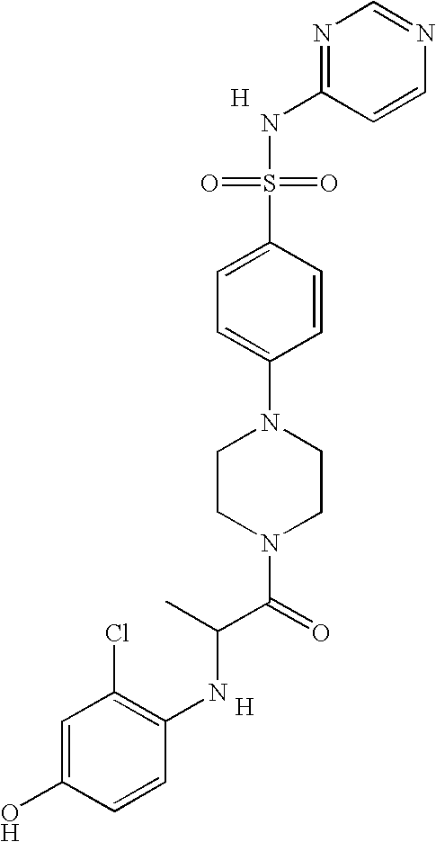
[H].N1=C(NS(=O)(=O)C2=CC=C(N3CCN(C(=O)C(NC4=C(Cl)C=C(O)C=C4)C)CC3)C=C2)C=CN=C1.[H]
